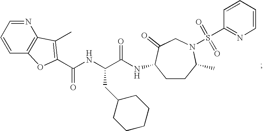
C(NC(C(=O)NC1CCC(C)N(S(C2=NC=CC=C2)(=O)=O)CC1=O)CC1CCCCC1)(=O)C1=C(C)C2=C(C=CC=N2)O1
